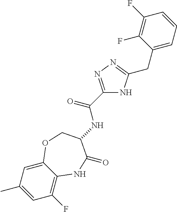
C1(F)=C2C(=CC(C)=C1)OCC(NC(C1=NN=C(CC3=CC=CC(F)=C3F)N1)=O)C(=O)N2
